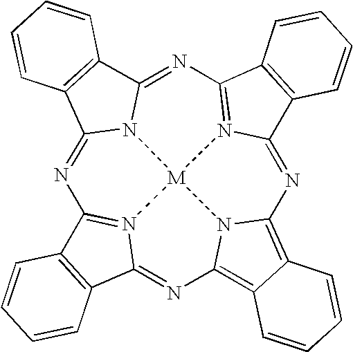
N1=C2N3C(=NC4=N5C(=NC6=C7C(=C8N6[M]35N3=C1C1=C(C3=N8)C=CC=C1)C=CC=C7)C1=C4C=CC=C1)C1=C2C=CC=C1
